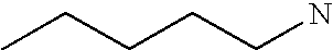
C(N)CCCC
